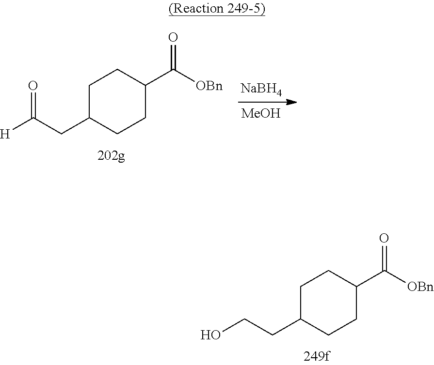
[NaBH4].[MeOH].C1C(CC([H])=O)CCC(C([OBn])=O)C1.C1C(CCO)CCC(C([OBn])=O)C1
